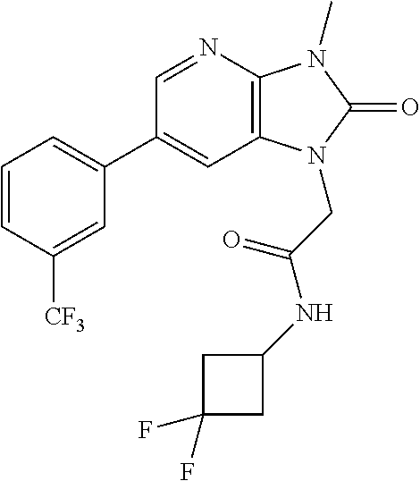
C1(C2=CC=CC([CF3])=C2)=CC2=C(N=C1)N(C)C(=O)N2CC(=O)NC1CC(F)(F)C1
